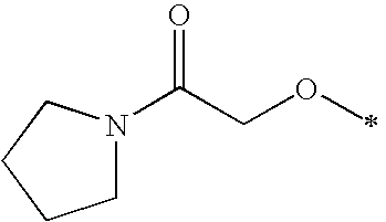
C1N(C(COC)=O)CCC1
